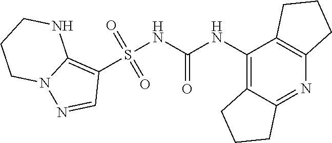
S(NC(NC1=C2C(=NC3=C1CCC3)CCC2)=O)(C1=C2N(N=C1)CCCN2)(=O)=O
